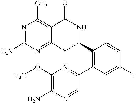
C12=NC(N)=NC(C)=C1C(=O)NC(C1=C(C3=NC(OC)=C(N)N=C3)C=C(F)C=C1)C2
